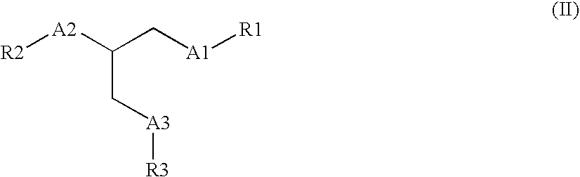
[R2][A2]C(C[A3][R3])C[A1][R1]
